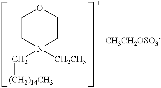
C1CN([CH2CH3])(C[(CH2)14CH3])CCO1.[CH3CH2OSO3-]
